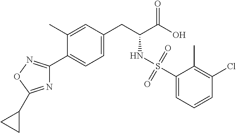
C1=C(C)C(C2=NOC(C3CC3)=N2)=CC=C1CC(C(=O)O)NS(C1=CC=CC(Cl)=C1C)(=O)=O
